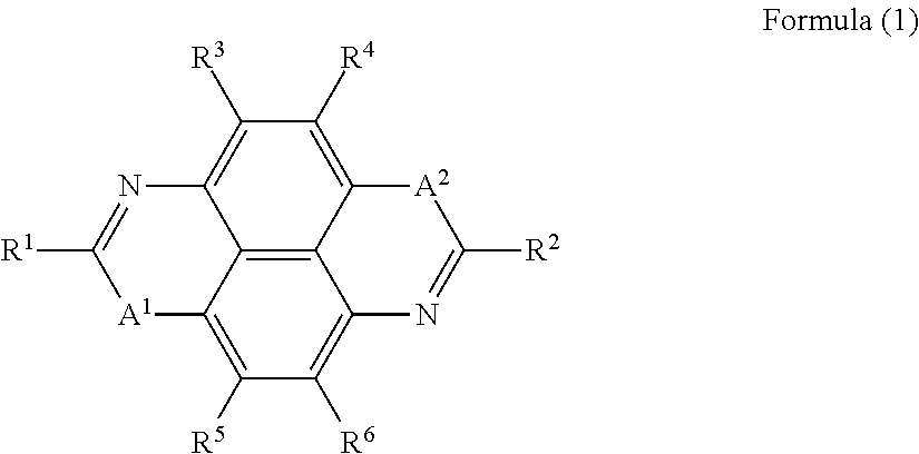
C12=C3C4=C([R5])C([R6])=C1N=C([R2])[A2]C2=C([R4])C([R3])=C3N=C([R1])[A1]4
